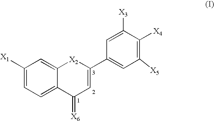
C1([X1])=CC=C2C(=C1)[X2]C(C1=CC([X5])=C([X4])C([X3])=C1)=CC2=[X6]
